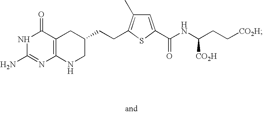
N1C(N)=NC2=C(C1=O)CC(CCC1=C(C)C=C(C(NC(CC[CO2H])[CO2H])=O)S1)CN2
